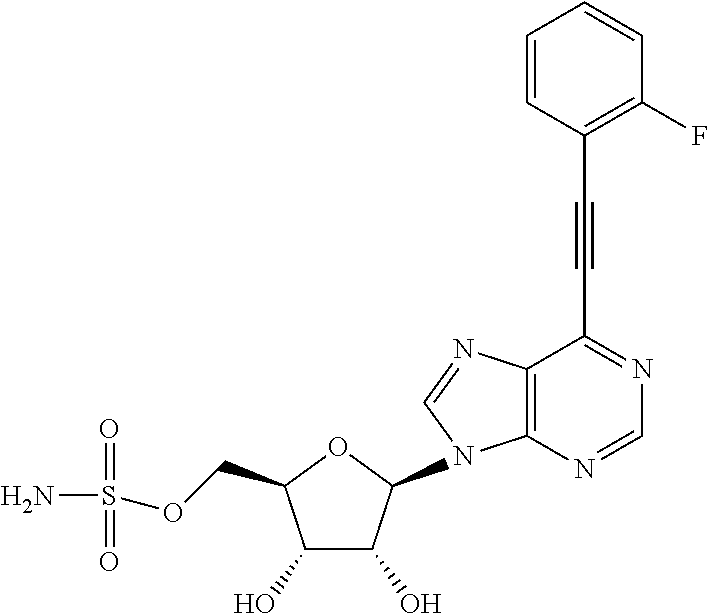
C1(O)C(O)C(N2C3=C(N=C2)C(C#CC2=C(F)C=CC=C2)=NC=N3)OC1COS(N)(=O)=O
